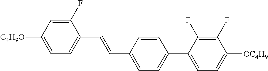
C1(F)=CC([C4H9O])=CC=C1C=CC1=CC=C(C2=CC=C([OC4H9])C(F)=C2F)C=C1
